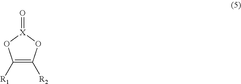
C1([R1])=C([R2])O[X](=O)O1
